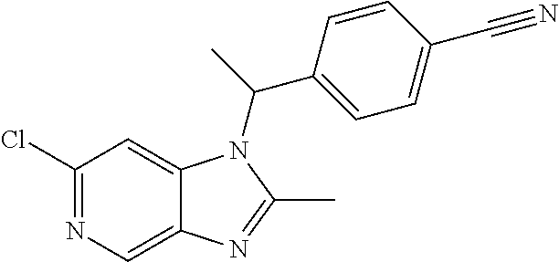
C1(Cl)=NC=C2C(=C1)N(C(C)C1=CC=C(C#N)C=C1)C(C)=N2
